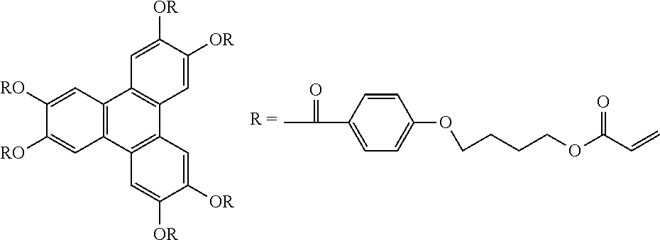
CC(C1=CC=C(OCCCCOC(C=C)=O)C=C1)=O.C12=C(C3=C(C4=C1C=C([OR])C([OR])=C4)C=C([OR])C([OR])=C3)C=C([RO])C([RO])=C2
